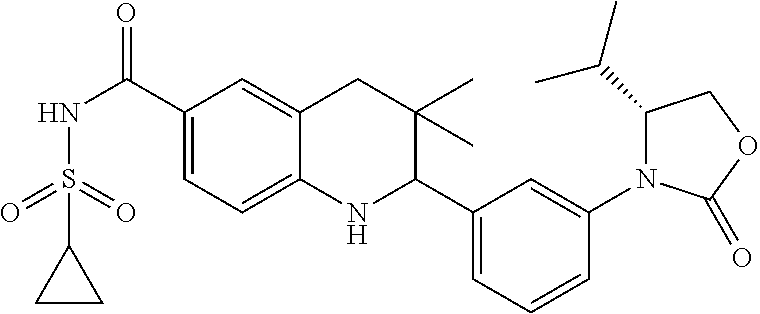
C1(C(NS(=O)(=O)C2CC2)=O)=CC=C2C(=C1)CC(C)(C)C(C1=CC=CC(N3C(C(C)C)COC3=O)=C1)N2
